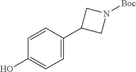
C1(O)=CC=C(C2CN([Boc])C2)C=C1
